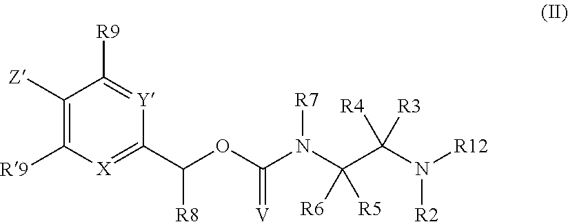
C1([Z])=C([R9])[X]=C(C(OC(N(C(C(N([R12])[R2])([R4])[R3])([R6])[R5])[R7])=[V])[R8])[Y]=C1[R9]
